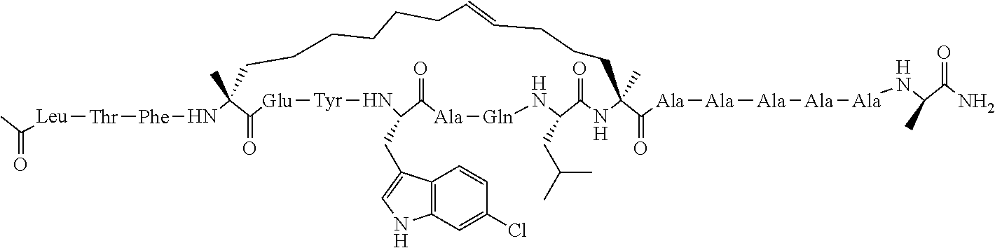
C(=O)([Leu][Thr][Phe]NC1(C)C(=O)[Glu][Tyr]NC(CC2=CNC3=C2C=CC(Cl)=C3)C(=O)[Ala][Gln]NC(CC(C)C)C(=O)NC(C([Ala][Ala][Ala][Ala][Ala]NC(C(N)=O)C)=O)(C)CCCC=CCCCCCC1)C
